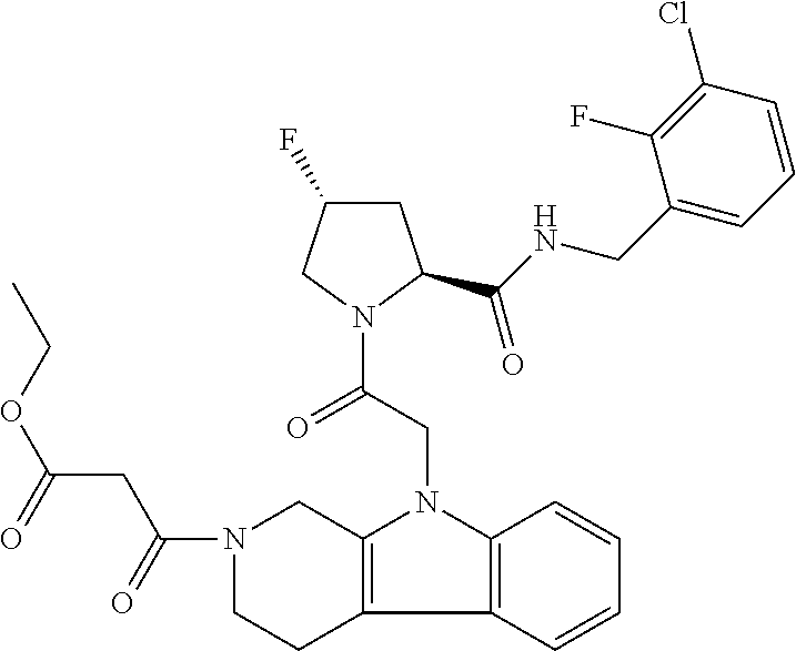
C1C(F)CN(C(=O)CN2C3=C(C4=C2C=CC=C4)CCN(C(CC(OCC)=O)=O)C3)C1C(=O)NCC1=CC=CC(Cl)=C1F
